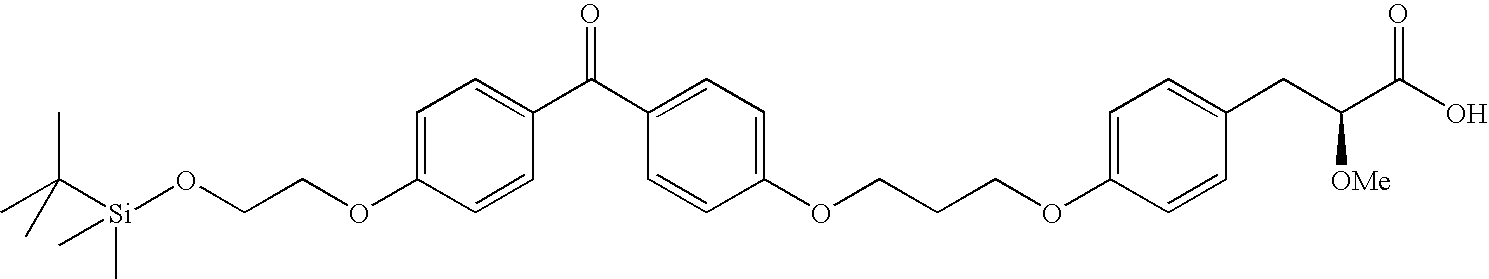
C1=C(OCCO[Si](C)(C)C(C)(C)C)C=CC(C(C2=CC=C(OCCCOC3=CC=C(CC(C(O)=O)[OMe])C=C3)C=C2)=O)=C1
